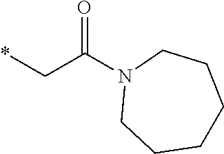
*CC(N1CCCCCC1)=O
